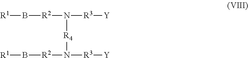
N([R4]N([R3][Y])[R2]B[R1])([R3][Y])[R2]B[R1]
